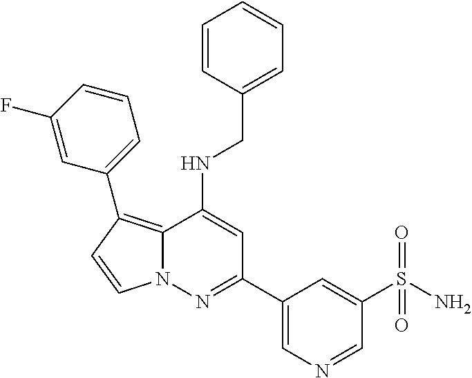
C1=CC(F)=CC(C2=C3N(C=C2)N=C(C2=CN=CC(S(N)(=O)=O)=C2)C=C3NCC2=CC=CC=C2)=C1
